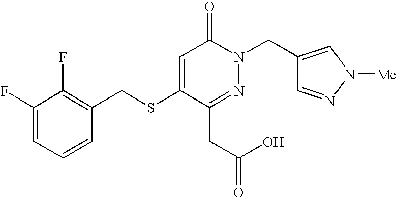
C1=C(SCC2=C(F)C(F)=CC=C2)C(CC(=O)O)=NN(CC2=CN([Me])N=C2)C1=O
